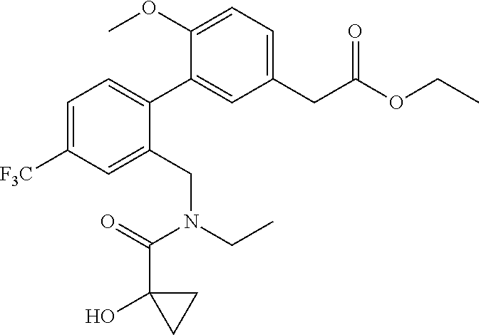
C1=C([F3C])C=C(CN(CC)C(=O)C2(O)CC2)C(C2=CC(CC(OCC)=O)=CC=C2OC)=C1
